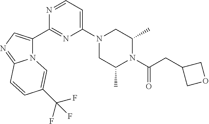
N12C(C3=NC(N4CC(C)N(C(CC5COC5)=O)C(C)C4)=CC=N3)=CN=C1C=CC(C(F)(F)F)=C2
